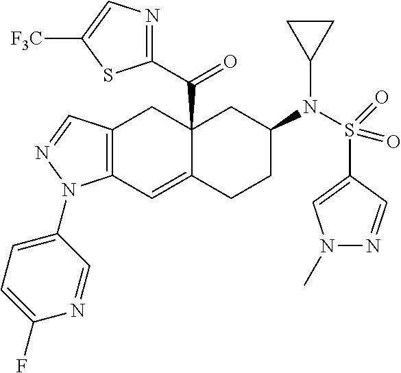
C12(C(C3=NC=C([F3C])S3)=O)C(=CC3=C(C1)C=NN3C1=CC=C(F)N=C1)CCC(N(S(C1=CN(C)N=C1)(=O)=O)C1CC1)C2
